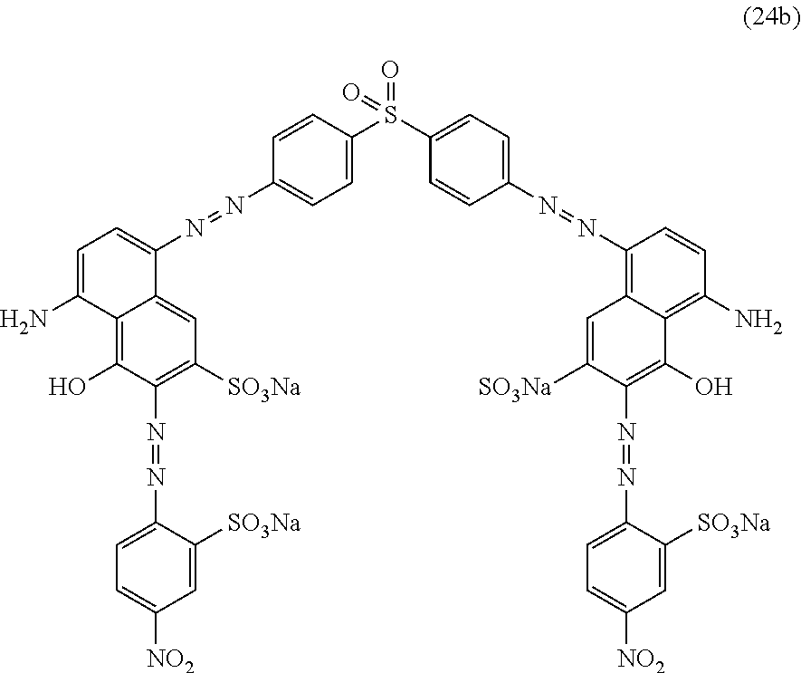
C1=CC(S(=O)(=O)C2=CC=C(N=NC3=C4C(=C(N)C=C3)C(O)=C(N=NC3=CC=C([NO2])C=C3[SO3Na])C([SO3Na])=C4)C=C2)=CC=C1N=NC1=CC=C(N)C2=C(O)C(N=NC3=CC=C([NO2])C=C3[SO3Na])=C([SO3Na])C=C12
